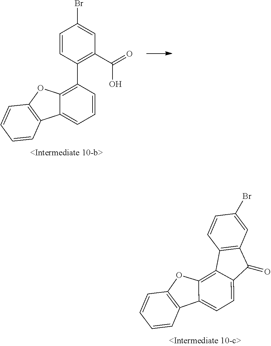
C1=CC2=C(C=C1Br)C(=O)C1=CC=C3C4=C(OC3=C21)C=CC=C4.C1=CC(C2=C3C(=CC=C2)C2=C(O3)C=CC=C2)=C(C(O)=O)C=C1Br
